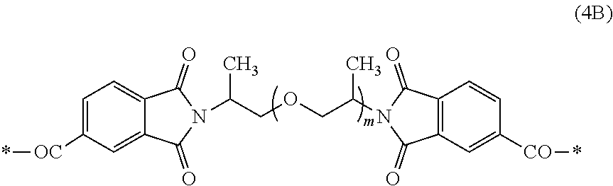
*[OC]C1=CC=C2C(=C1)C(=O)N(C(COCC(N1C(=O)C3=C(C=C([CO]*)C=C3)C1=O)C)C)C2=O
